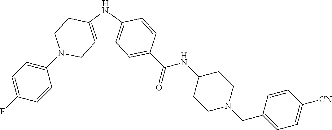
C1(N2CCC3=C(C4=C(N3)C=CC(C(=O)NC3CCN(CC5=CC=C([CN])C=C5)CC3)=C4)C2)=CC=C(F)C=C1
